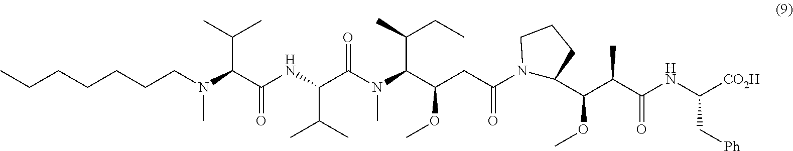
N1(C(CC(OC)C(N(C)C(C(NC(C(N(C)CCCCCCC)C(C)C)=O)C(C)C)=O)C(C)CC)=O)C(C(C(C(NC([CO2H])C[Ph])=O)C)OC)CCC1
